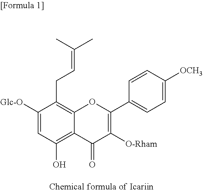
C1([Glc-O])=CC(O)=C2C(=C1CC=C(C)C)OC(C1=CC=C([OCH3])C=C1)=C([O-Rham])C2=O
